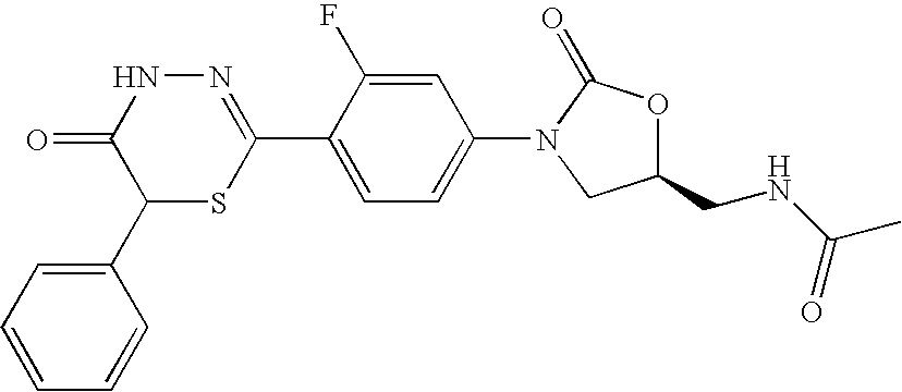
N1=C(C2=CC=C(N3CC(CNC(C)=O)OC3=O)C=C2F)SC(C2=CC=CC=C2)C(=O)N1
